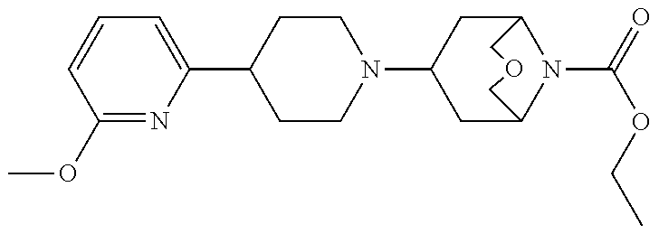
C1(C2CCN(C3CC4N(C(=O)OCC)C(C3)COC4)CC2)=CC=CC(OC)=N1
